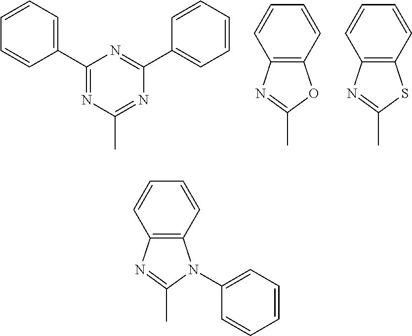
C1(C2=CC=CC=C2)=NC(C)=NC(C2=CC=CC=C2)=N1.C12=C(C=CC=C1)OC(C)=N2.C12=C(C=CC=C1)SC(C)=N2.C12=C(C=CC=C1)N(C1=CC=CC=C1)C(C)=N2
